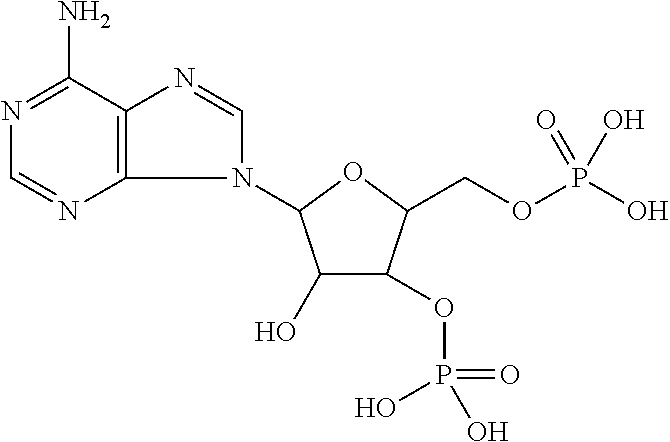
N1=C(N)C2=C(N=C1)N(C1C(O)C(OP(=O)(O)O)C(COP(=O)(O)O)O1)C=N2
